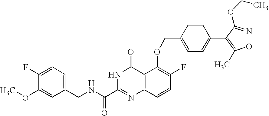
C1(CNC(C2=NC3=C(C(=O)N2)C(OCC2=CC=C(C4=C(C)ON=C4OCC)C=C2)=C(F)C=C3)=O)=CC=C(F)C(OC)=C1
